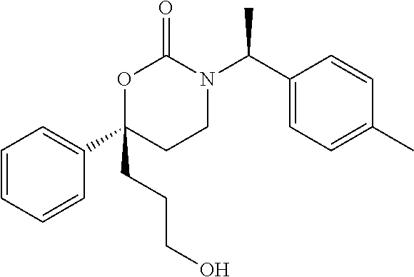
C1=CC=CC(C2(CCCO)CCN(C(C3=CC=C(C)C=C3)C)C(=O)O2)=C1
